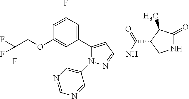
N1C(=O)C(C)C(C(NC2=NN(C3=CN=CN=C3)C(C3=CC(F)=CC(OCC(F)(F)F)=C3)=C2)=O)C1
